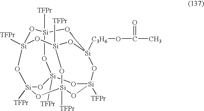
O1[Si]2([TFPr])O[Si]3([TFPr])O[Si]4([C3H6]OC(=O)C)CO[Si]1([TFPr])O[Si]1([TFPr])O[Si]([TFPr])(O2)O[Si]([TFPr])(O[Si]([TFPr])(O1)O4)O3
